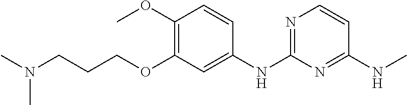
C1(OC)=C(OCCCN(C)C)C=C(NC2=NC=CC(NC)=N2)C=C1
